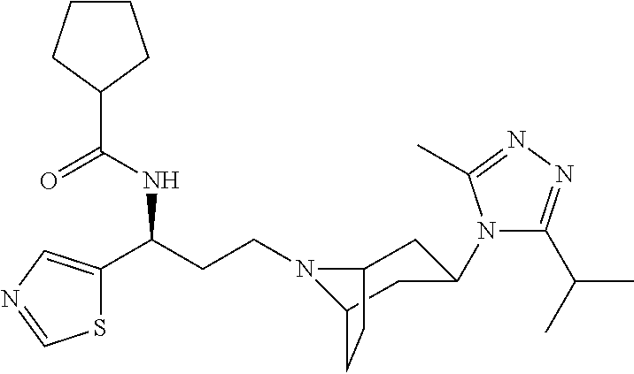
N1(CCC(C2=CN=CS2)NC(C2CCCC2)=O)C2CC(N3C(C(C)C)=NN=C3C)CC1CC2
